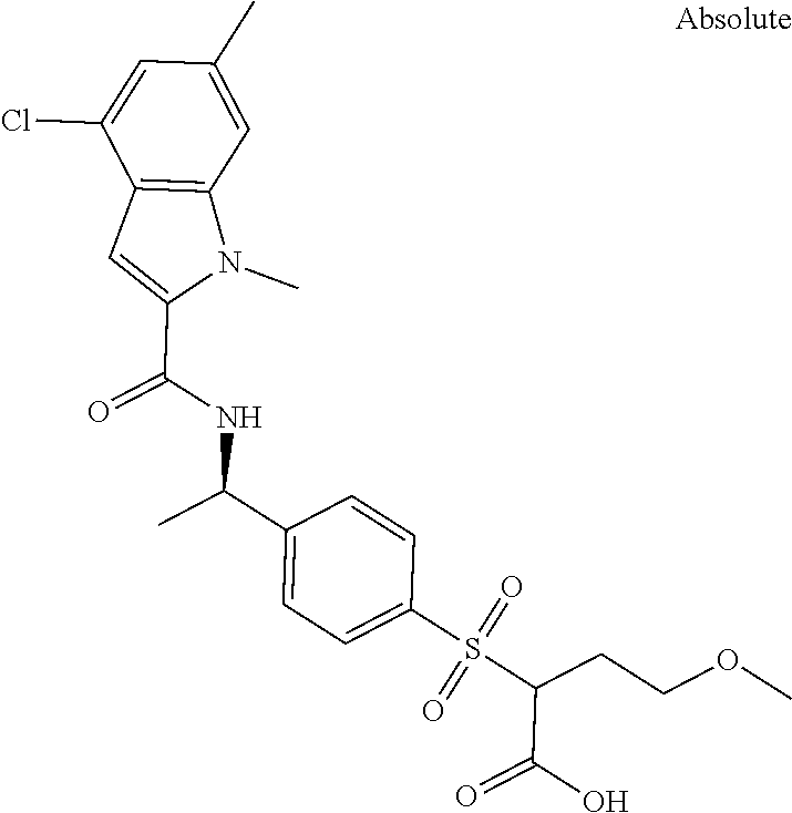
C1(C(C)NC(C2=CC3=C(N2C)C=C(C)C=C3Cl)=O)=CC=C(S(C(C(O)=O)CCOC)(=O)=O)C=C1
